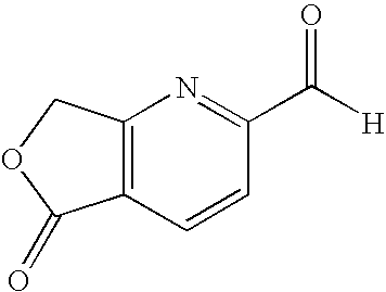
C12=C(C=CC(C([H])=O)=N1)C(=O)OC2
